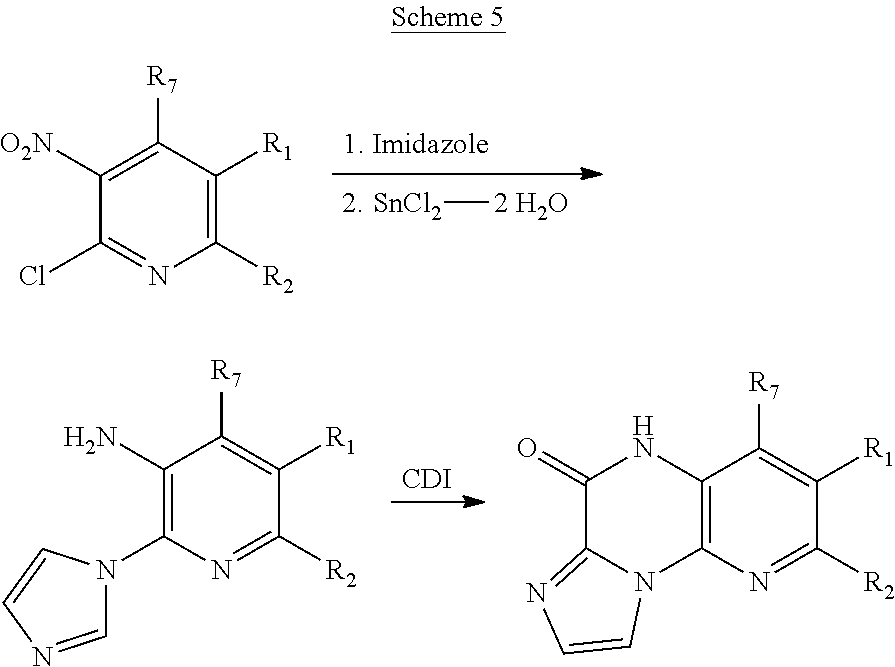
C1(Cl)=NC([R2])=C([R1])C([R7])=C1[O2N].[SnCl2][2 H2O].[CDI].C1([R2])=NC(N2C=NC=C2)=C(N)C([R7])=C1[R1].C1([R2])=NC2=C(C([R7])=C1[R1])NC(=O)C1=NC=CN21
